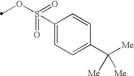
C1(S(OC)(=O)=O)=CC=C(C([Me])([Me])[Me])C=C1
